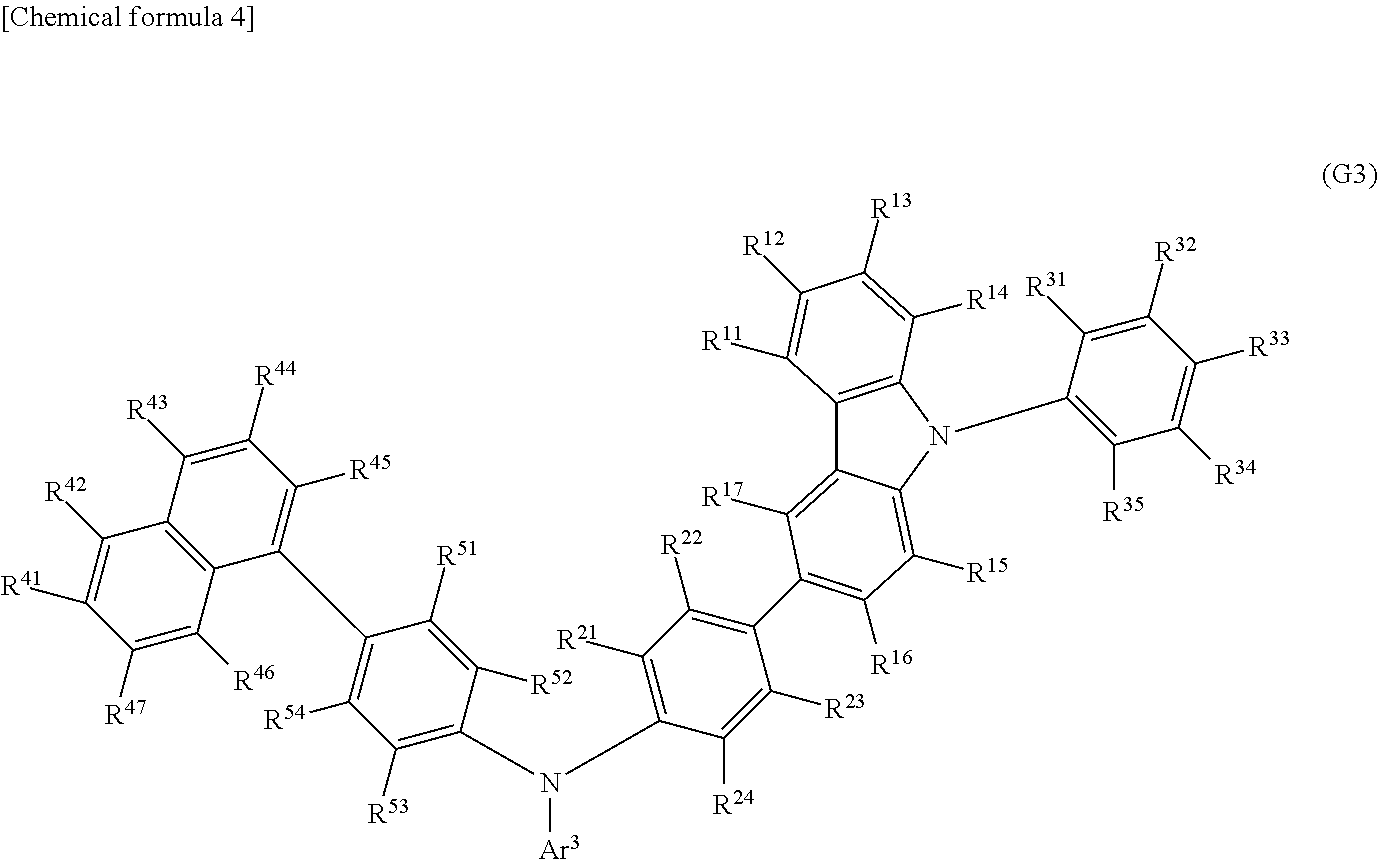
C12=C(N(C3=C([R35])C([R34])=C([R33])C([R32])=C3[R31])C3=C([R15])C([R16])=C(C4=C([R22])C([R21])=C(N(C5=C([R53])C([R54])=C(C6=C([R45])C([R44])=C([R43])C7=C6C([R46])=C([R47])C([R41])=C7[R42])C([R51])=C5[R52])[Ar3])C([R24])=C4[R23])C([R17])=C13)C([R14])=C([R13])C([R12])=C2[R11]
